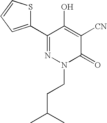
CC(CCN1C(=O)C([CN])=C(O)C(C2=CC=CS2)=N1)C
